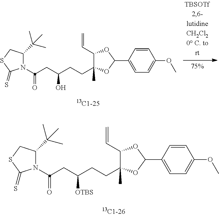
N1(C(CC(CCC2(C)C(C=C)OC(C3=CC=C(OC)C=C3)O2)O)=O)C(C(C)(C)C)CSC1=S.N1(C(CC(CCC2(C)C(C=C)OC(C3=CC=C(OC)C=C3)O2)[OTBS])=O)C(C(C)(C)C)CSC1=S
